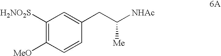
C1([H2NO2S])=C([MeO])C=CC(CC([NHAc])[Me])=C1
